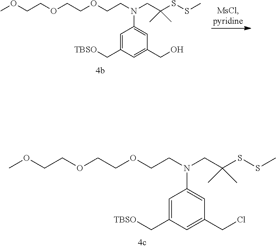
C1=C(C[TBSO])C=C(CCl)C=C1N(CCOCCOCCOC)CC(SSC)(C)C.C1=C(C[TBSO])C=C(CO)C=C1N(CCOCCOCCOC)CC(SSC)(C)C
